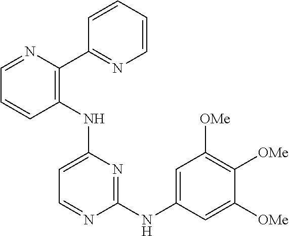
C1(NC2=CC([OMe])=C([OMe])C([OMe])=C2)=NC(NC2=C(C3=NC=CC=C3)N=CC=C2)=CC=N1
